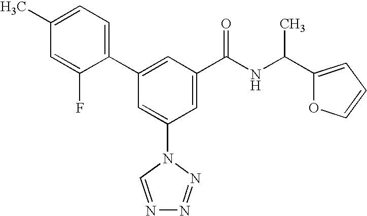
C1(C2=CC(C(NC(C3=CC=CO3)C)=O)=CC(N3C=NN=N3)=C2)=CC=C(C)C=C1F
